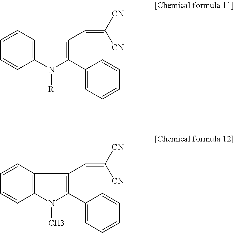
C1=CC2=C(C=C1)N([R])C(C1=CC=CC=C1)=C2C=C([CN])[CN].C1=CC2=C(C=C1)N(C)C(C1=CC=CC=C1)=C2C=C([CN])[CN]
